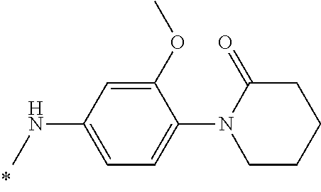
CNC1=CC=C(N2CCCCC2=O)C(OC)=C1
